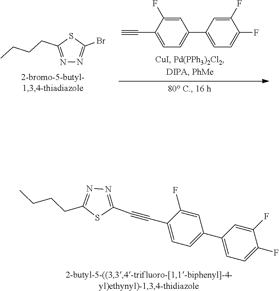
C1(C2=CC=C(F)C(F)=C2)=CC=C(C#C)C(F)=C1.N1=C(CCCC)SC(Br)=N1.N1=C(CCCC)SC(C#CC2=CC=C(C3=CC=C(F)C(F)=C3)C=C2F)=N1
